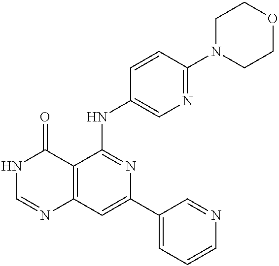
C12=C(C=C(C3=CC=CN=C3)N=C1NC1=CN=C(N3CCOCC3)C=C1)N=CNC2=O
